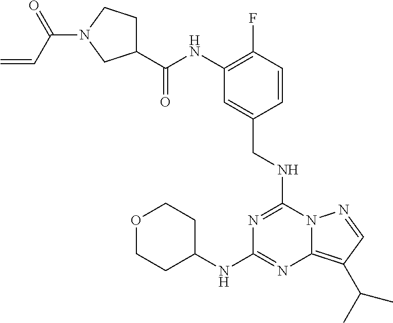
C1(C(NC2=C(F)C=CC(CNC3=NC(NC4CCOCC4)=NC4=C(C(C)C)C=NN34)=C2)=O)CCN(C(C=C)=O)C1
